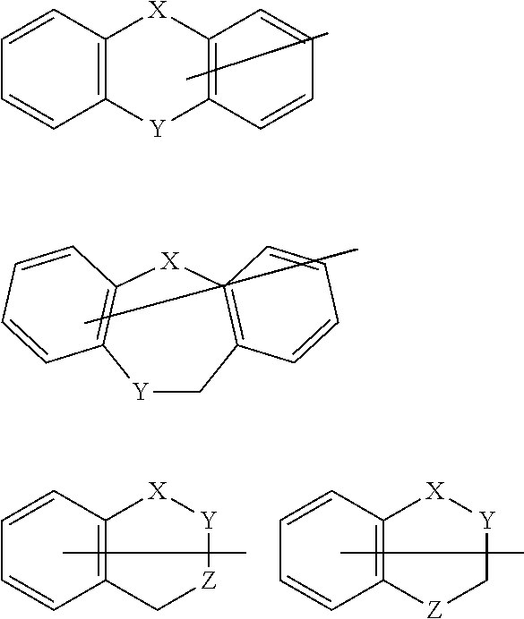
[Y]1CC2=C([X]C3=C1C=CC=C3)C=CC=C2.C1=CC2=C(C=C1)[Y]C1=C([X]2)C=CC=C1.C1=CC2=C(C=C1)C[Z][Y][X]2.C1=CC2=C(C=C1)[Z]C[Y][X]2
